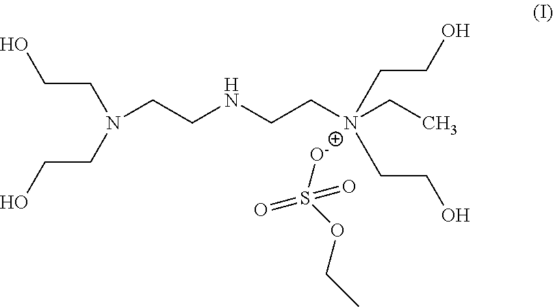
O=S(=O)(O)OCC.OCCN(CCNCCN(CC)(CCO)CCO)CCO
